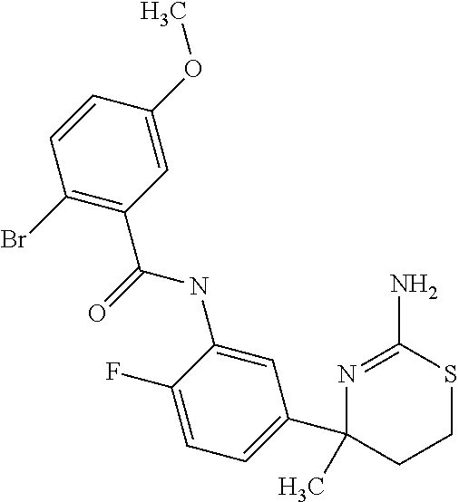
C1(NC(=O)C2=C(Br)C=CC(OC)=C2)=CC(C2(C)CCSC(N)=N2)=CC=C1F
